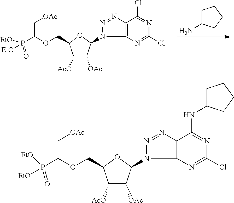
C1([AcO])C([OAc])C(N2C3=C(C(Cl)=NC(Cl)=N3)N=N2)OC1COC(P([EtO])(=O)[EtO])C[OAc].C1C(N)CCC1.C1([AcO])C([OAc])C(N2C3=C(C(NC4CCCC4)=NC(Cl)=N3)N=N2)OC1COC(P([EtO])(=O)[EtO])C[OAc]
